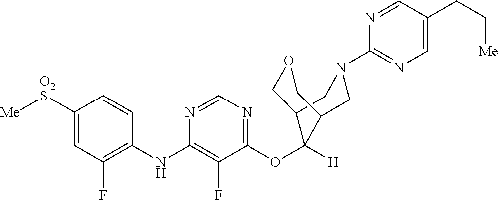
C1=CC(NC2=C(F)C(OC3([H])C4COCC3CN(C3=NC=C(CC[Me])C=N3)C4)=NC=N2)=C(F)C=C1[O2S][Me]
